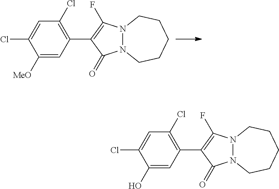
C1([MeO])=CC(C2=C(F)N3N(C2=O)CCCCC3)=C(Cl)C=C1Cl.C1(O)=CC(C2=C(F)N3N(C2=O)CCCCC3)=C(Cl)C=C1Cl
